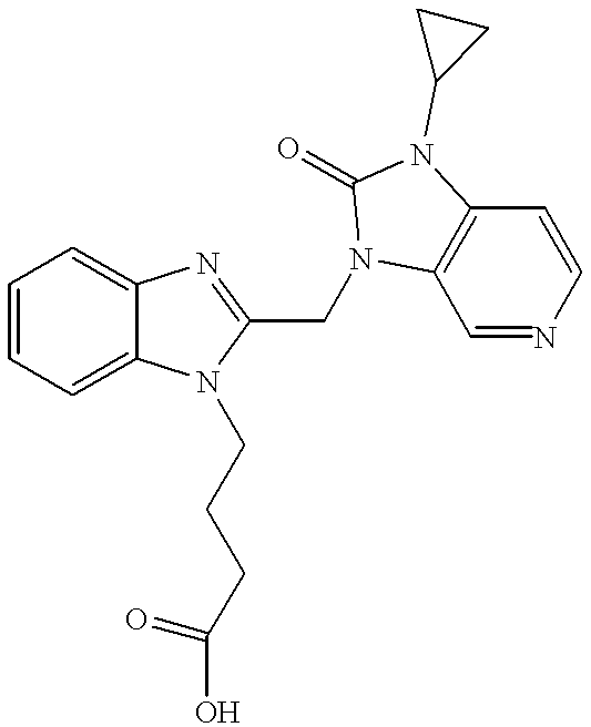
C1=CC=C2C(=C1)N=C(CN1C3=C(C=CN=C3)N(C3CC3)C1=O)N2CCCC(O)=O
